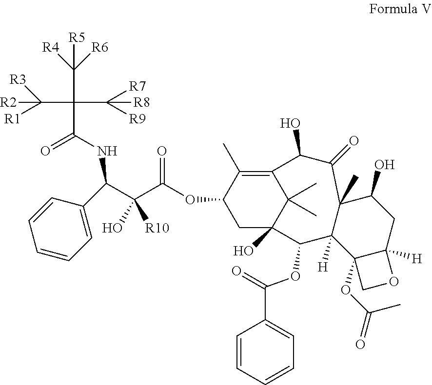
C1(C(C(C(OC2CC3(O)C(C)(C)C(=C2C)C(O)C(=O)C2(C)C([H])(C3OC(=O)C3=CC=CC=C3)C3(OC(C)=O)C([H])(CC2O)OC3)=O)(O)[R10])NC(C(C([R2])([R3])[R1])(C([R8])([R7])[R9])C([R4])([R6])[R5])=O)=CC=CC=C1
